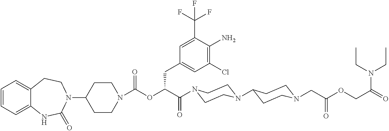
C1(N2CCC3=CC=CC=C3NC2=O)CCN(C(OC(C(=O)N2CCN(C3CCN(CC(OCC(=O)N(CC)CC)=O)CC3)CC2)CC2=CC(Cl)=C(N)C(C(F)(F)F)=C2)=O)CC1
